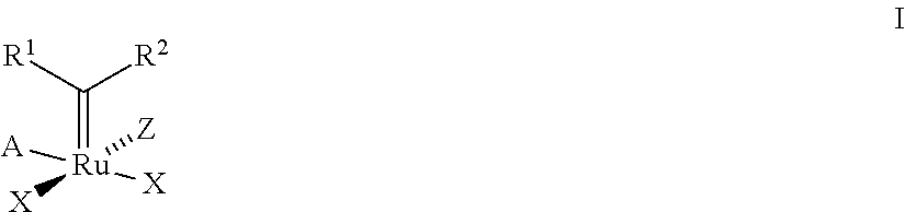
C([R2])([R1])=[Ru]([X])([X])([A])[Z]
